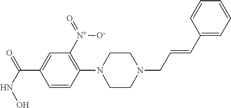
C1(C(NO)=O)=CC([N+]([O-])=O)=C(N2CCN(CC=CC3=CC=CC=C3)CC2)C=C1
